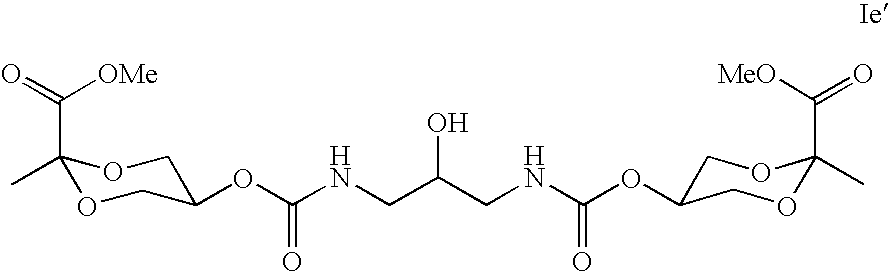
C1(C(=O)[OMe])(C)OCC(OC(NCC(CNC(OC2COC(C([MeO])=O)(C)OC2)=O)O)=O)CO1
